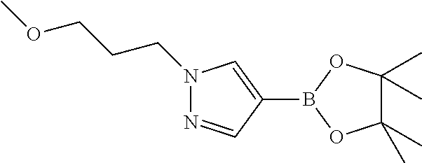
N1(CCCOC)N=CC(B2OC(C)(C)C(C)(C)O2)=C1
